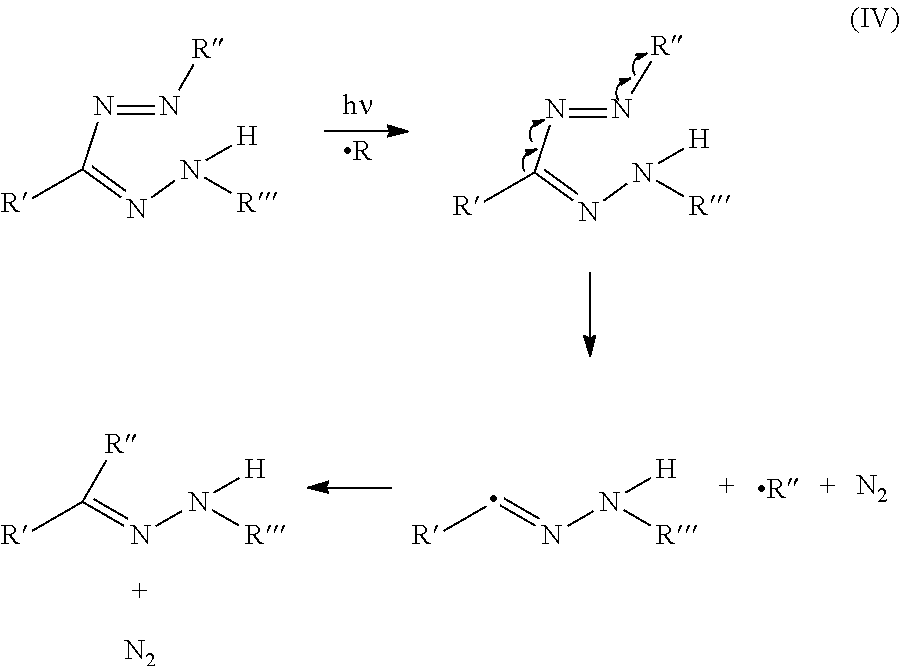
[R].N(=NC(=NN([H])[R])[R])[R].N(=NC(=NN([H])[R])[R])[R].[R]C(=NN([R])[H])[R].[N2].[R]C=NN([R])[H].[N2]
